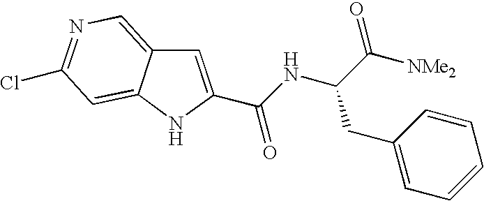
C(NC(C([NMe2])=O)CC1=CC=CC=C1)(=O)C1=CC2=CN=C(Cl)C=C2N1
